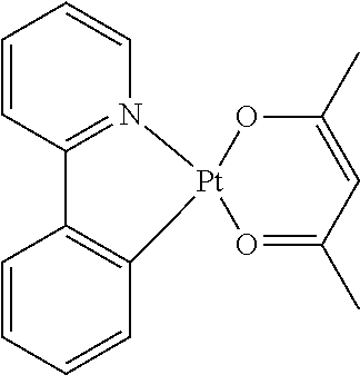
C12=N(C=CC=C1)[Pt]1(C3=C2C=CC=C3)OC(C)=CC(C)=O1
